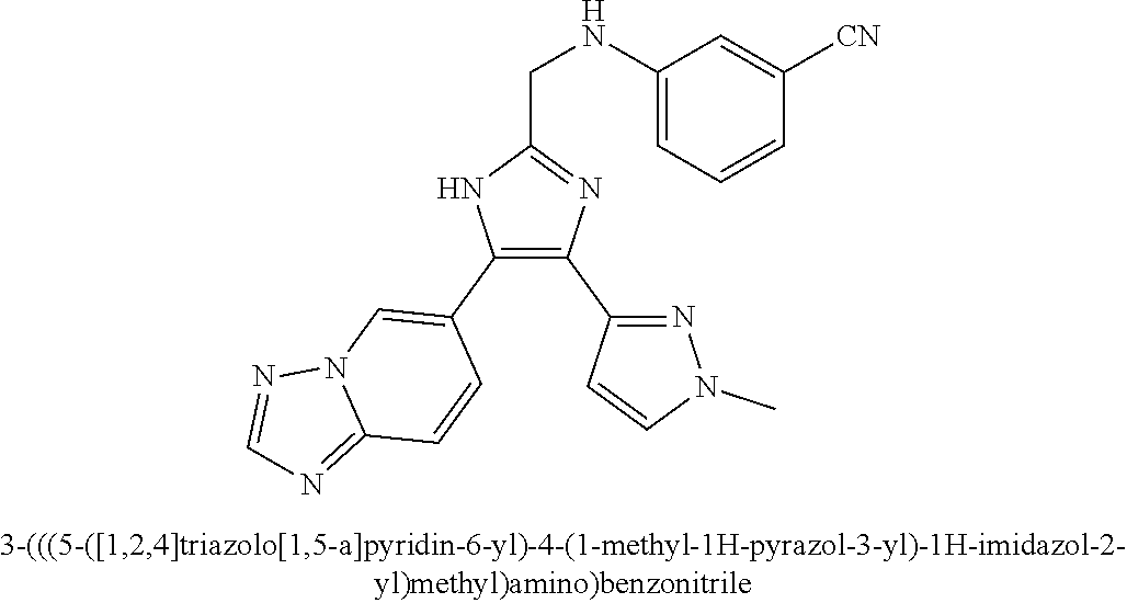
C1(NCC2=NC(C3=NN(C)C=C3)=C(C3=CN4C(=NC=N4)C=C3)N2)=CC=CC([CN])=C1
